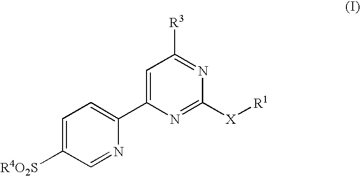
C1=C([R4O2S])C=NC(C2=CC([R3])=NC([X][R1])=N2)=C1
